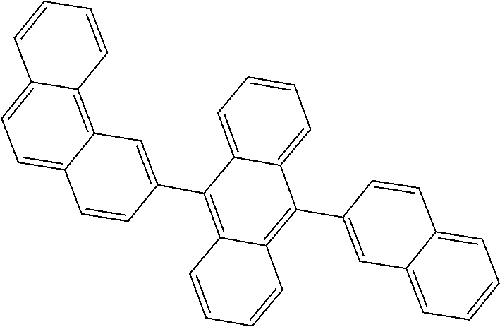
C12=CC=CC=C1C(C1=CC3=CC=CC=C3C=C1)=C1C=CC=CC1=C2C1=CC2=C3C(=CC=C2C=C1)C=CC=C3
